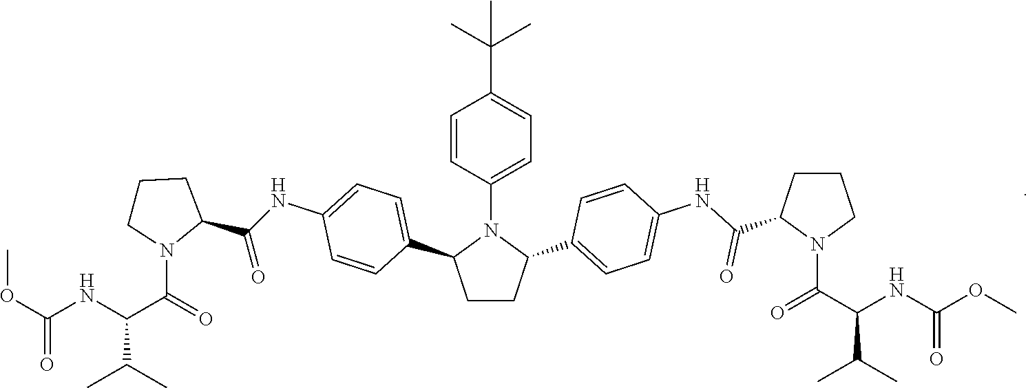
C(C(C)C)(C(=O)N1CCCC1C(NC1=CC=C(C2N(C3=CC=C(C(C)(C)C)C=C3)C(C3=CC=C(NC(C4N(C(C(NC(=O)OC)C(C)C)=O)CCC4)=O)C=C3)CC2)C=C1)=O)NC(=O)OC
